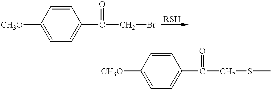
C1=C(C(CBr)=O)C=CC([CH3O])=C1.C1=C(C(CSC)=O)C=CC([CH3O])=C1
